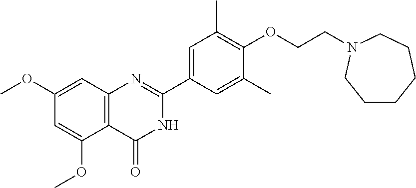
C12=C(C(=O)NC(C3=CC(C)=C(OCCN4CCCCCC4)C(C)=C3)=N1)C(OC)=CC(OC)=C2
